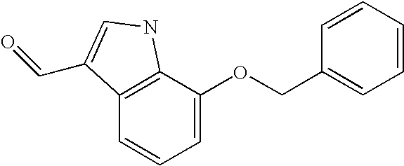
C12=C(C=CC=C1OCC1=CC=CC=C1)C(C=O)=CN2
